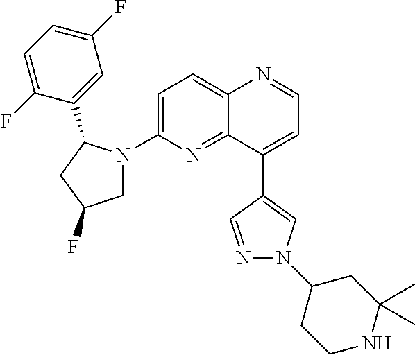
C12=CC=C(N3CC(F)CC3C3=CC(F)=CC=C3F)N=C1C(C1=CN(C3CCNC(C)(C)C3)N=C1)=CC=N2
